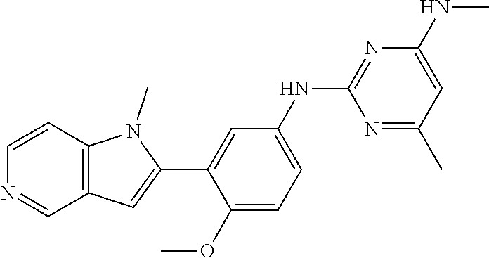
C1(OC)=CC=C(NC2=NC(NC)=CC(C)=N2)C=C1C1=CC2=C(N1C)C=CN=C2
